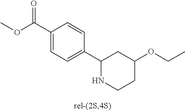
C1(C(OC)=O)=CC=C(C2NCCC(OCC)C2)C=C1
